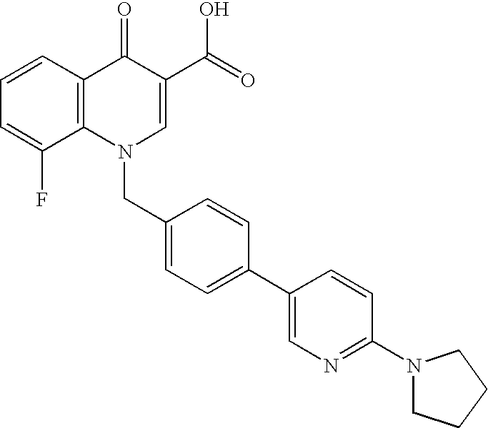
C12=C(C=CC=C1F)C(=O)C(C(=O)O)=CN2CC1=CC=C(C2=CN=C(N3CCCC3)C=C2)C=C1
